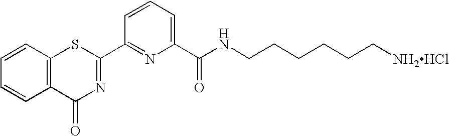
C1=CC2=C(C=C1)SC(C1=NC(C(NCCCCCC[NH2HCl])=O)=CC=C1)=NC2=O
